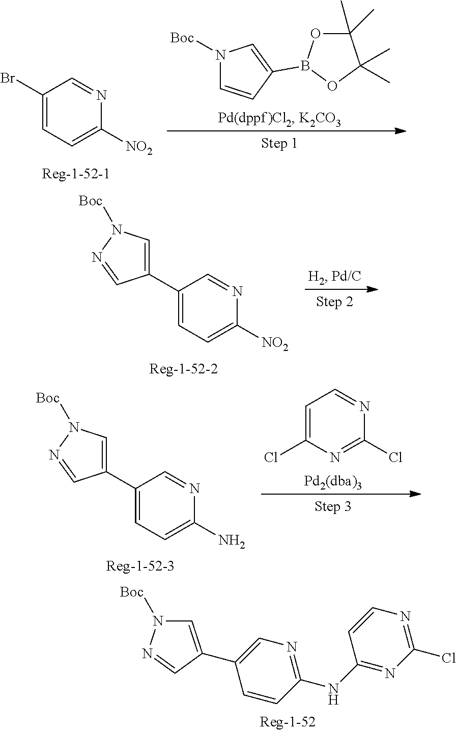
C1=C(C2=CN=C(NC3=NC(Cl)=NC=C3)C=C2)C=NN1[Boc].C1(Br)=CC=C([NO2])N=C1.N1([Boc])C=CC(B2OC(C)(C)C(C)(C)O2)=C1.C1(C2=CN([Boc])N=C2)=CC=C([NO2])N=C1.C1(C2=CN([Boc])N=C2)=CC=C(N)N=C1.C1=C(Cl)N=C(Cl)N=C1
